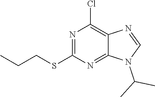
N1=C(SCCC)N=C2C(=C1Cl)N=CN2C(C)C
